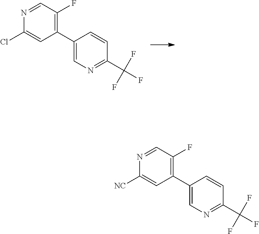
C1(C2=CN=C(C(F)(F)F)C=C2)=C(F)C=NC(Cl)=C1.C1(C2=CN=C(C(F)(F)F)C=C2)=C(F)C=NC([NC])=C1
